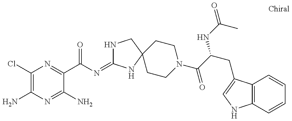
C1(Cl)=C(N)N=C(N)C(C(N=C2NCC3(N2)CCN(C(=O)C(CC2=CNC4=C2C=CC=C4)NC(=O)C)CC3)=O)=N1
